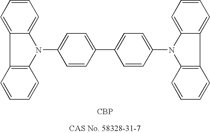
C12=CC=CC=C1N(C1=CC=C(C3=CC=C(N4C5=CC=CC=C5C5=C4C=CC=C5)C=C3)C=C1)C1=C2C=CC=C1
